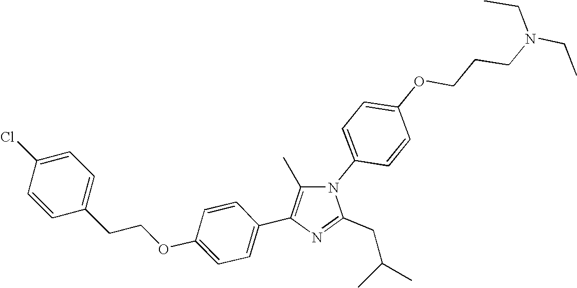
N1(C2=CC=C(OCCCN(CC)CC)C=C2)C(C)=C(C2=CC=C(OCCC3=CC=C(Cl)C=C3)C=C2)N=C1CC(C)C
